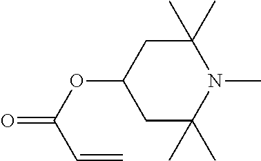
C1(C)(C)CC(OC(=O)C=C)CC(C)(C)N1C
